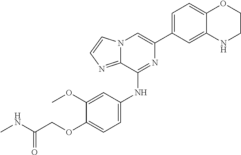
C1(C2=CC=C3C(=C2)NCCO3)=CN2C(=NC=C2)C(NC2=CC=C(OCC(NC)=O)C(OC)=C2)=N1
